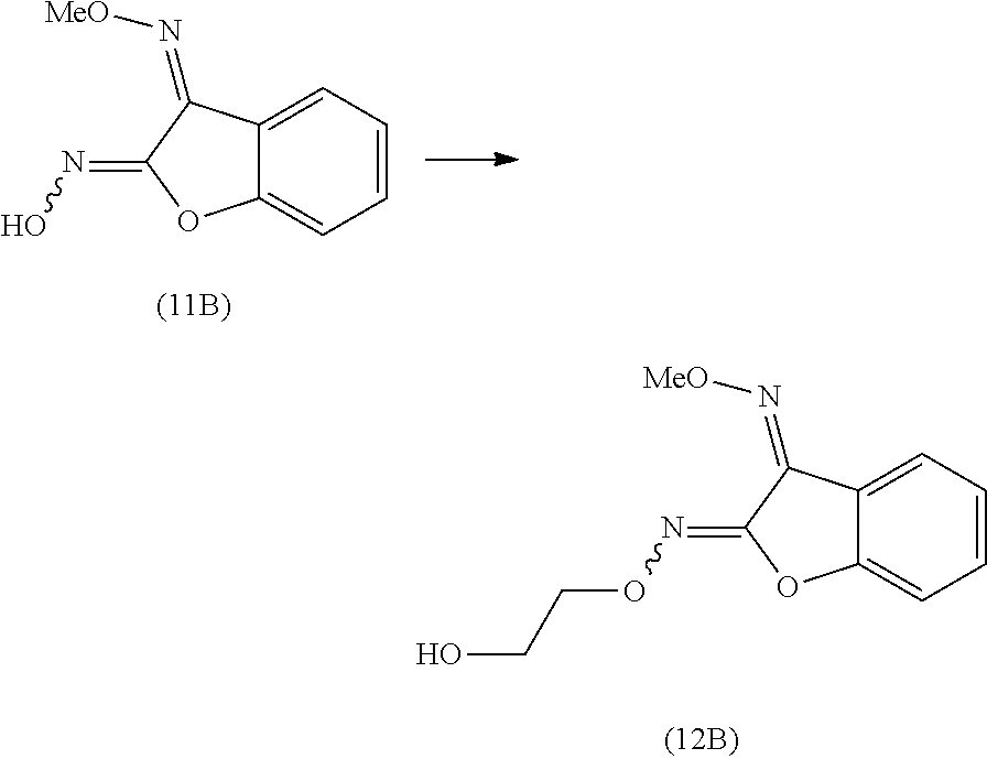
C12=CC=CC=C1C(=N[MeO])C(=NOCCO)O2.C12=CC=CC=C1C(=N[MeO])C(=NO)O2
